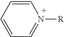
C1=CC=CC=N1[R]
